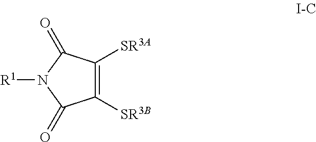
C1([SR3B])=C([SR3A])C(=O)N([R1])C1=O
